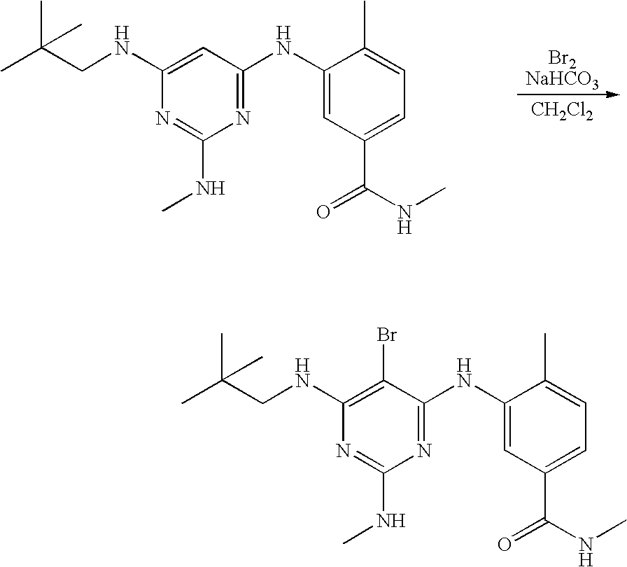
C1(NCC(C)(C)C)=CC(NC2=CC(C(NC)=O)=CC=C2C)=NC(NC)=N1.[CH2Cl2].C1(NCC(C)(C)C)=C(Br)C(NC2=CC(C(NC)=O)=CC=C2C)=NC(NC)=N1
